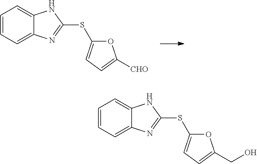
C1=CC=C2C(=C1)NC(SC1=CC=C([CHO])O1)=N2.C1=CC=C2C(=C1)NC(SC1=CC=C(CO)O1)=N2
